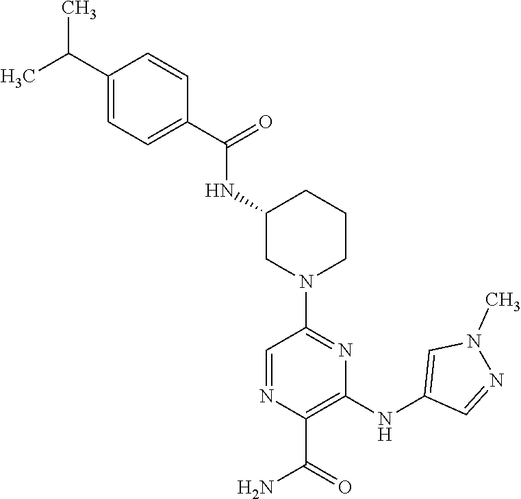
C1=NC(C(=O)N)=C(NC2=CN(C)N=C2)N=C1N1CCCC(NC(=O)C2=CC=C(C(C)C)C=C2)C1
